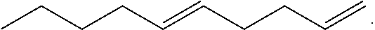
CCCCC=CCCC=C
